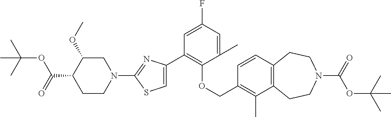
C1(C2=C(OCC3=C(C)C4=C(C=C3)CCN(C(=O)OC(C)(C)C)CC4)C(C)=CC(F)=C2)=CSC(N2CC(OC)C(C(=O)OC(C)(C)C)CC2)=N1
